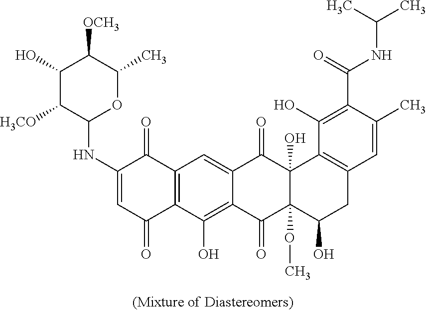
C1(NC2=CC(=O)C3=C(C2=O)C=C2C(=C3O)C(=O)C3(OC)C(O)(C2=O)C2=C(CC3O)C=C(C)C(C(=O)NC(C)C)=C2O)OC(C)C([OCH3])C(O)C1[H3CO]
